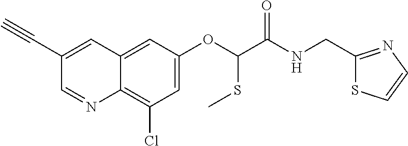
C1(C#C)=CC2=CC(OC(SC)C(NCC3=NC=CS3)=O)=CC(Cl)=C2N=C1
